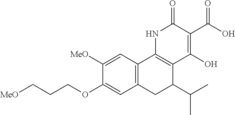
C12=C(C=C([MeO])C(OCCC[MeO])=C1)C1=C(C(C(C)C)C2)C(O)=C(C(=O)O)C(=O)N1
